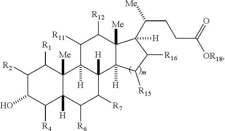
C1([R4])C2([H])C([R6])C([R7])C3([H])C([H])(C2([Me])C([R1])C([R2])C1O)C([R11])C([R12])C1([Me])C3([H])C([R15])C([R16])C1(C(CCC([OR18])=O)[Me])[H]
